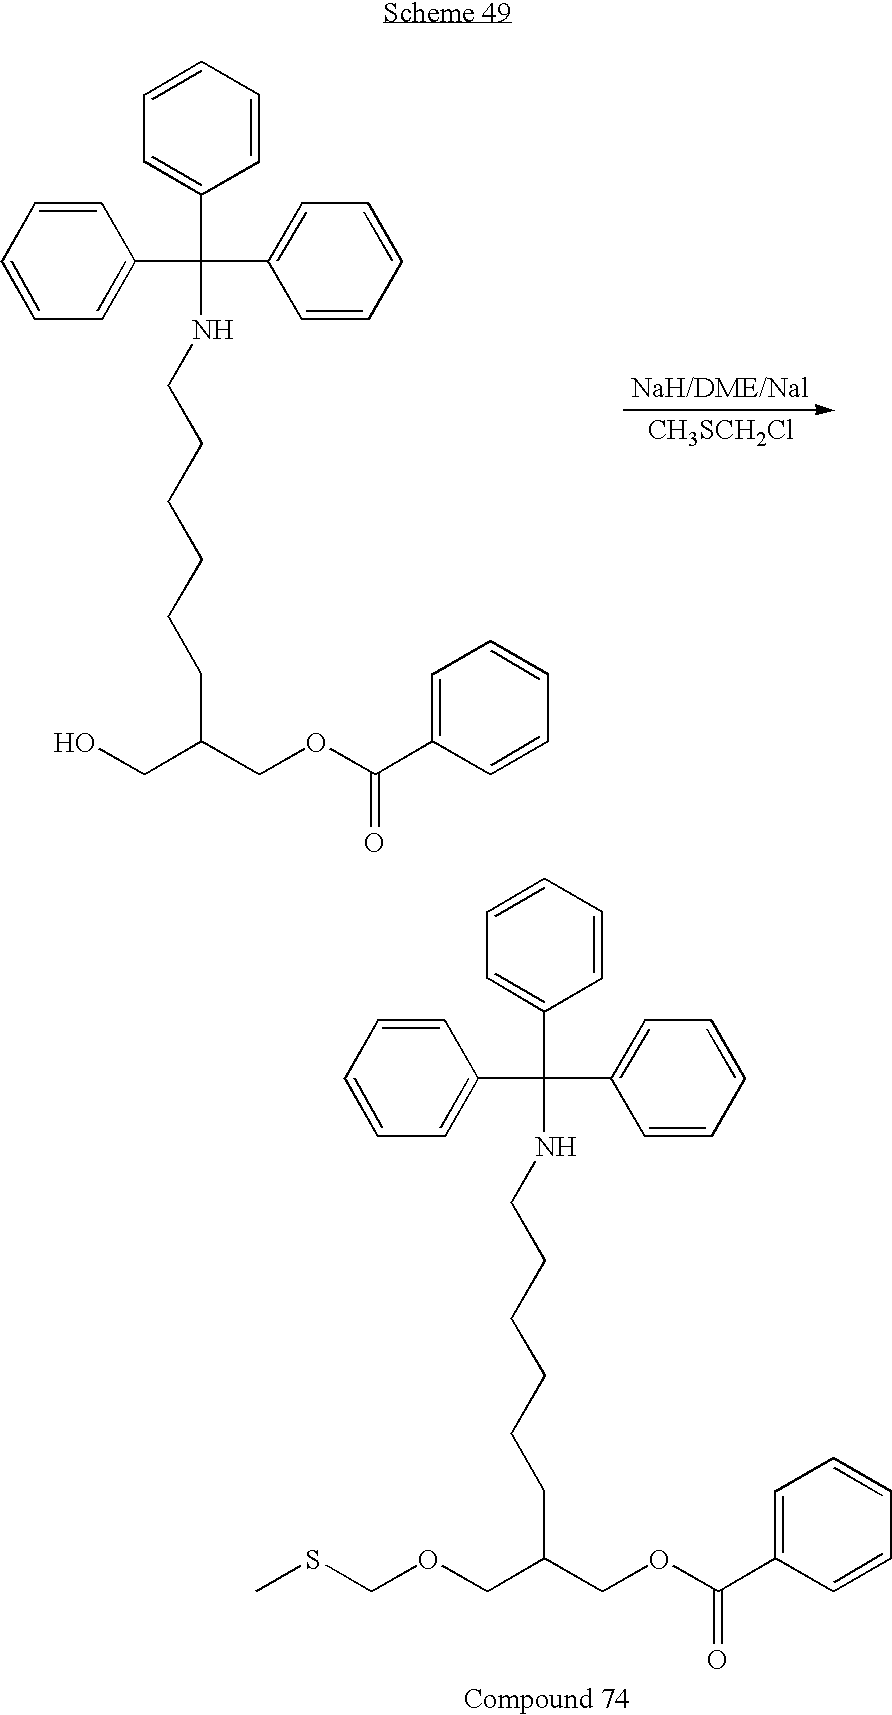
N(CCCCCCC(COC(C1=CC=CC=C1)=O)COCSC)C(C1=CC=CC=C1)(C1=CC=CC=C1)C1=CC=CC=C1.N(CCCCCCC(COC(C1=CC=CC=C1)=O)CO)C(C1=CC=CC=C1)(C1=CC=CC=C1)C1=CC=CC=C1.[CH3SCH2Cl]
